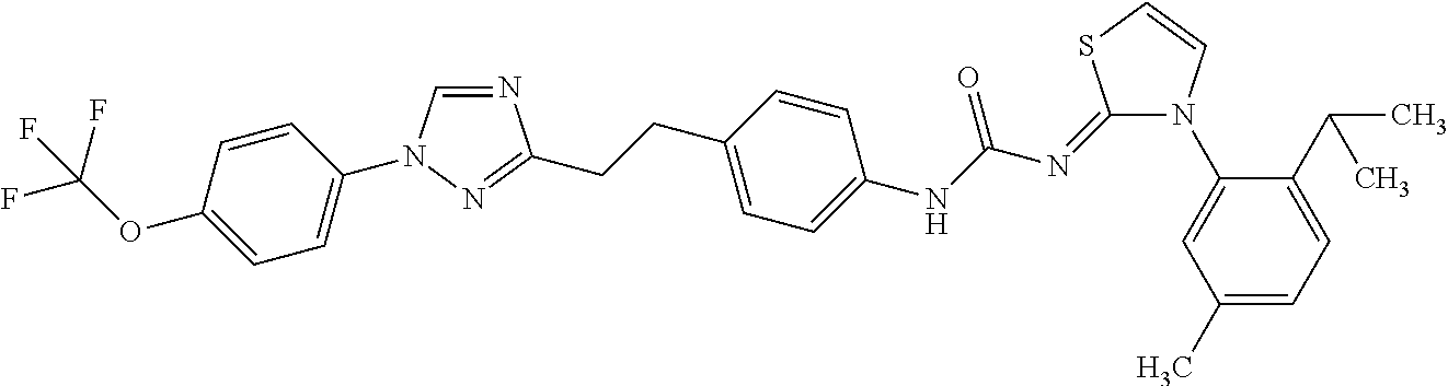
N1=CN(C2=CC=C(OC(F)(F)F)C=C2)N=C1CCC1=CC=C(NC(=O)N=C2N(C3=CC(C)=CC=C3C(C)C)C=CS2)C=C1
